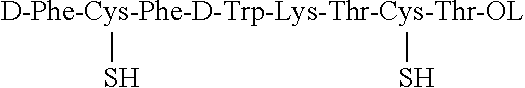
[D-Phe-Cys-Phe-D-Trp-Lys-Thr-Cys-Thr-OL](S)S
